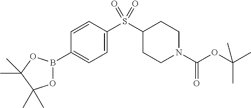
C1(B2OC(C)(C)C(C)(C)O2)=CC=C(S(C2CCN(C(OC(C)(C)C)=O)CC2)(=O)=O)C=C1
